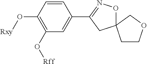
C1=CC(O[Rxy])=C(O[Rff])C=C1C1=NOC2(C1)CCOC2
